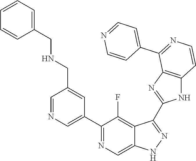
C1=NC=C(C2=NC=C3C(=C2F)C(C2=NC4=C(N2)C=CN=C4C2=CC=NC=C2)=NN3)C=C1CNCC1=CC=CC=C1
